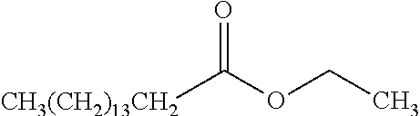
CCOC([CH3(CH2)13CH2])=O
